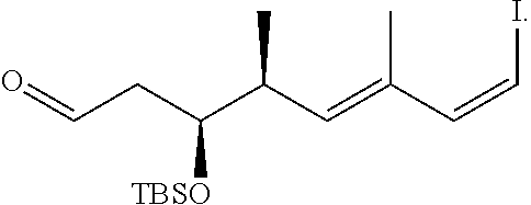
[TBSO]C(CC=O)C(C=C(C=CI)C)C
